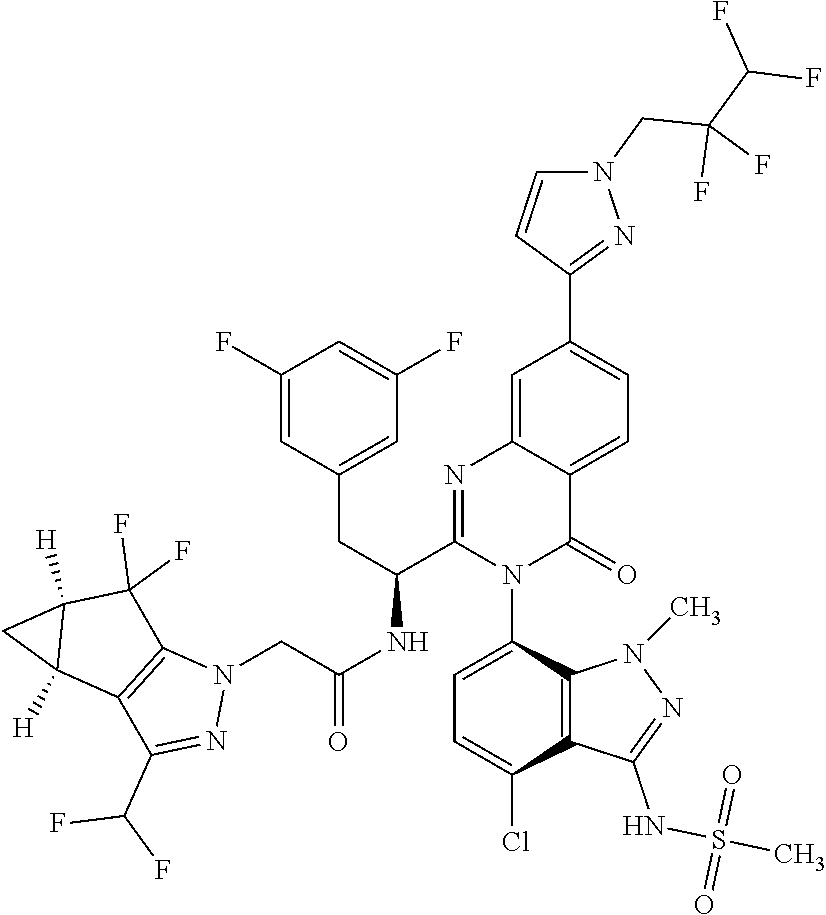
C1=C(N2C(=O)C3=CC=C(C4=NN(CC(C(F)F)(F)F)C=C4)C=C3N=C2C(NC(CN2C3=C(C(C(F)F)=N2)C2([H])C([H])(C3(F)F)C2)=O)CC2=CC(F)=CC(F)=C2)C2=C(C(Cl)=C1)C(NS(C)(=O)=O)=NN2C
